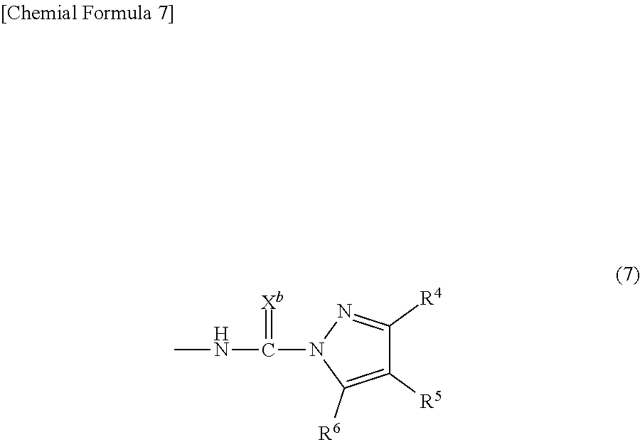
CNC(N1C([R6])=C([R5])C([R4])=N1)=[Xb]
